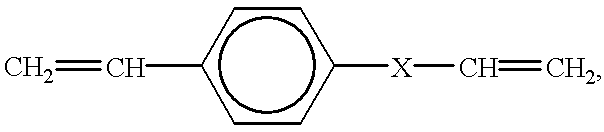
C=Cc1ccc([X]C=C)cc1
